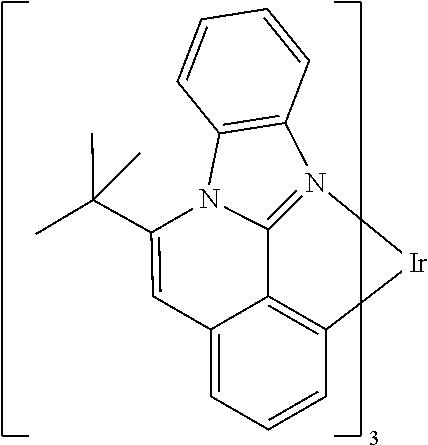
C12=C3C=CC=C1C=C(C(C)(C)C)N1C2=N([Ir]3)C2=C1C=CC=C2
